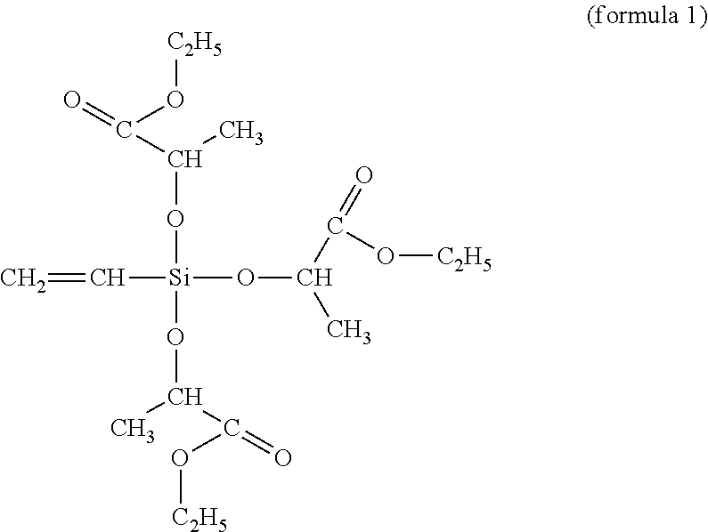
C([Si](OC(C)C(=O)O[C2H5])(OC(C)C(O[C2H5])=O)OC(C)C(O[C2H5])=O)=C
